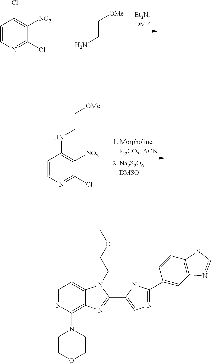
C1=CN=C(Cl)C([NO2])=C1NCC[OMe].C1=CN=C(Cl)C([NO2])=C1Cl.C(CN)[OMe].N1=C(C2=CC3=C(C=C2)SC=N3)NC(C2=NC3=C(N4CCOCC4)N=CC=C3N2CCOC)=C1
